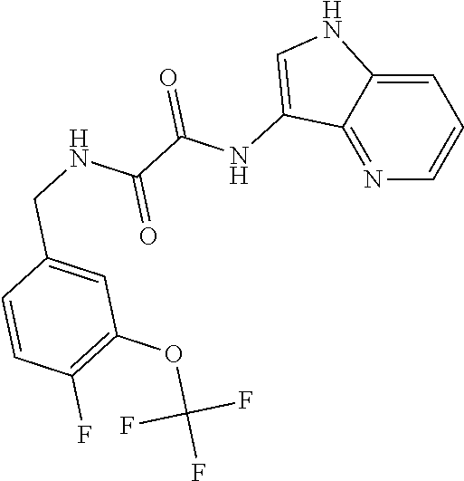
N1=C2C(=CC=C1)NC=C2NC(C(NCC1=CC(OC(F)(F)F)=C(F)C=C1)=O)=O
